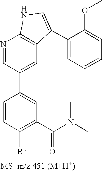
N1=CC(C2=CC(C(N(C)C)=O)=C(Br)C=C2)=CC2=C1NC=C2C1=CC=CC=C1OC
